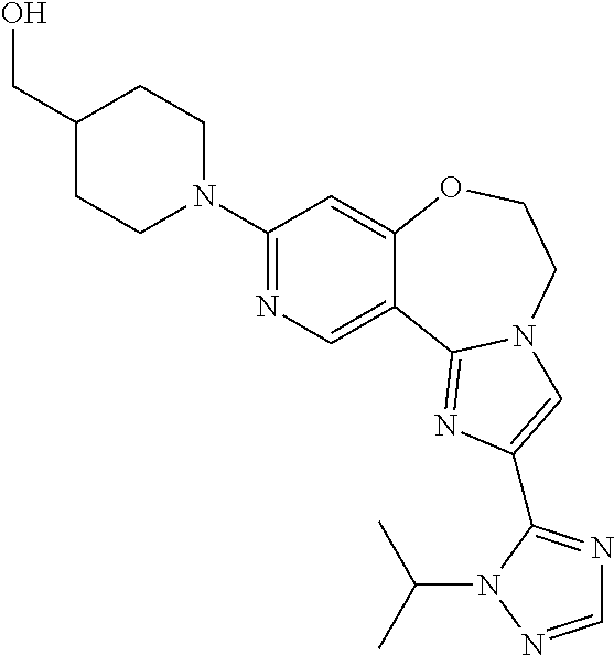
C1(N2CCC(CO)CC2)=NC=C2C(=C1)OCCN1C2=NC(C2=NC=NN2C(C)C)=C1
